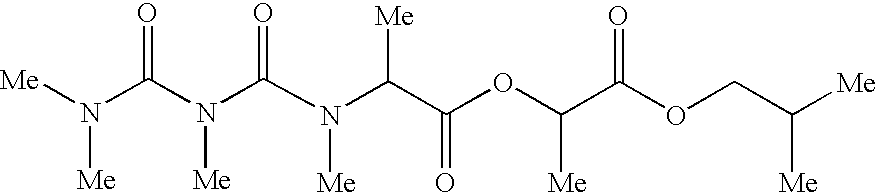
[Me]N(C(N(C(=O)N(C(C(OC([Me])C(OCC([Me])[Me])=O)=O)[Me])[Me])[Me])=O)[Me]
